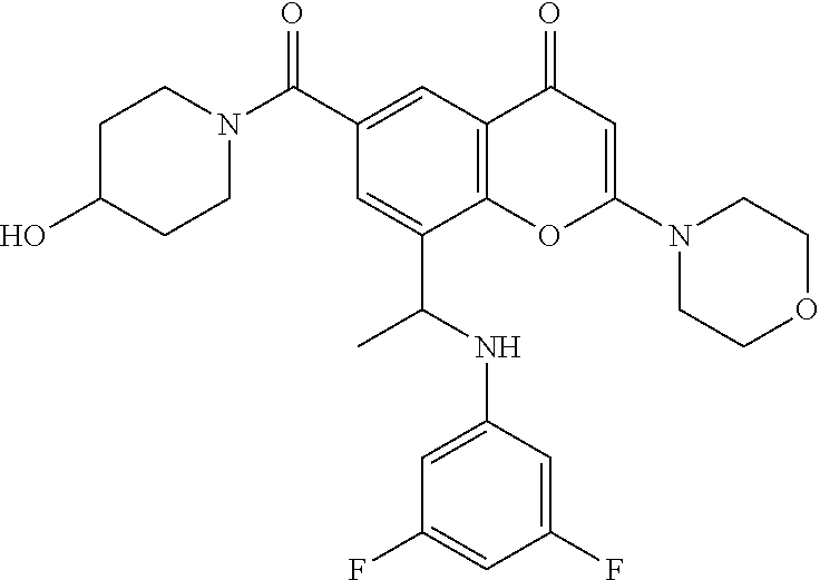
C1(C(=O)N2CCC(O)CC2)=CC2=C(C(C(NC3=CC(F)=CC(F)=C3)C)=C1)OC(N1CCOCC1)=CC2=O
